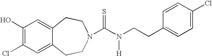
C1(O)=C(Cl)C=C2C(=C1)CCN(C(N([H])CCC1=CC=C(Cl)C=C1)=S)CC2
